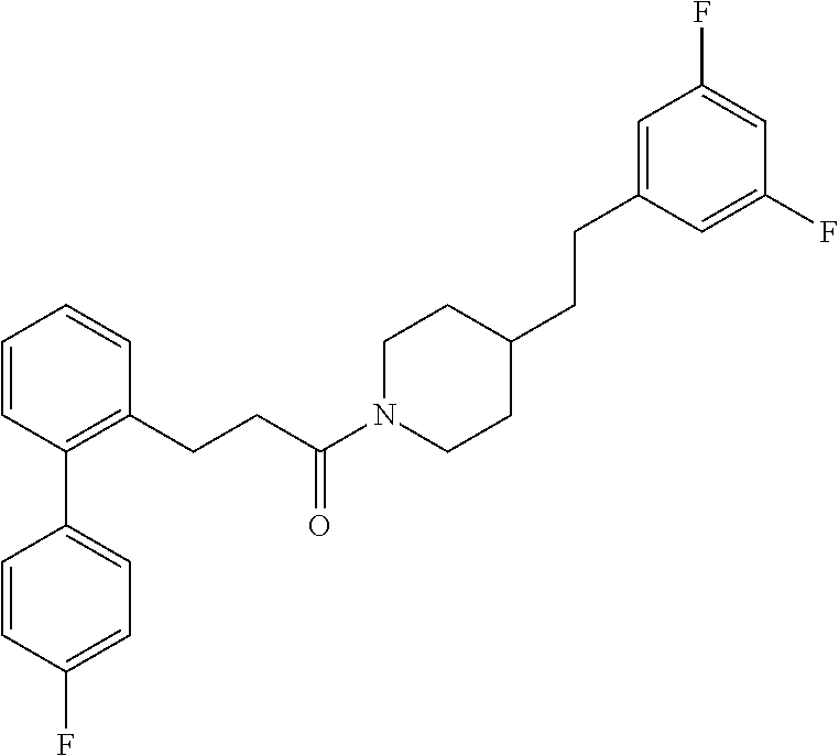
C1=CC(C2=CC=C(F)C=C2)=C(CCC(N2CCC(CCC3=CC(F)=CC(F)=C3)CC2)=O)C=C1
